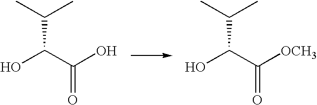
OC(C(O)=O)C(C)C.OC(C([OCH3])=O)C(C)C
